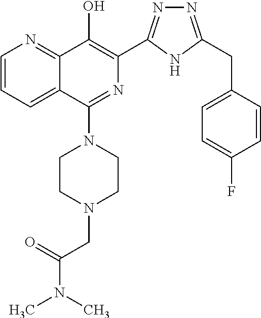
C1=CC=C2C(=N1)C(O)=C(C1=NN=C(CC3=CC=C(F)C=C3)N1)N=C2N1CCN(CC(N(C)C)=O)CC1
